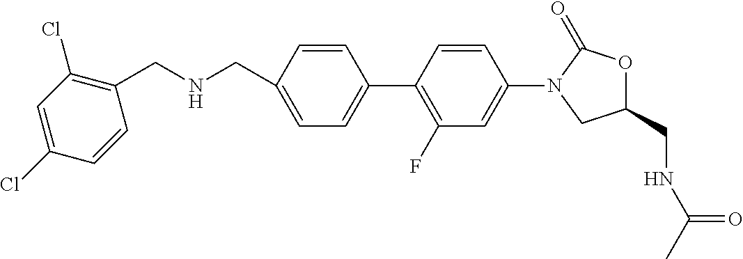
C1(CNCC2=C(Cl)C=C(Cl)C=C2)=CC=C(C2=C(F)C=C(N3CC(CNC(C)=O)OC3=O)C=C2)C=C1
